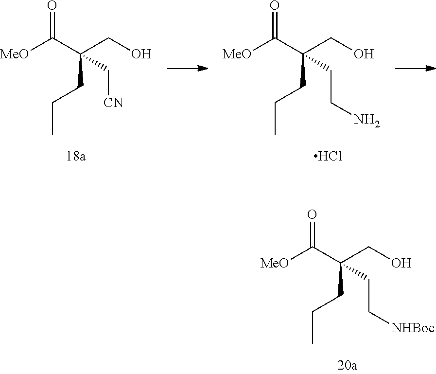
[MeO]C(C(CO)(CC[NHBoc])CCC)=O.[MeO]C(C(CO)(C[CN])CCC)=O.[MeO]C(C(CO)(CCN)CCC)=O.Cl
